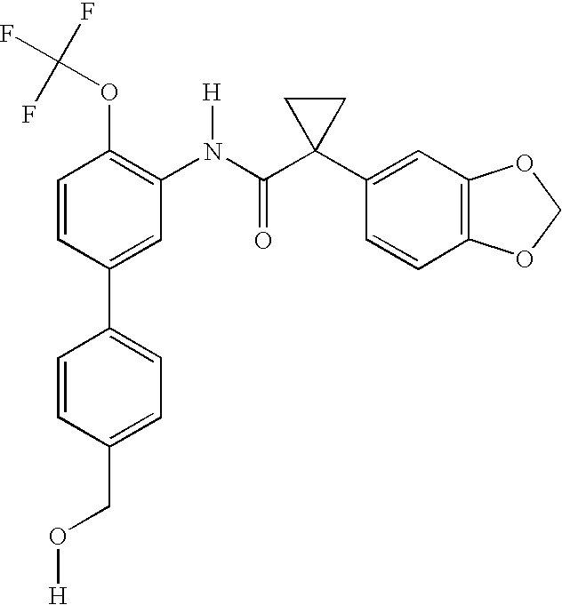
C1(OC(F)(F)F)=C(N(C(C2(C3=CC4=C(C=C3)OCO4)CC2)=O)[H])C=C(C2=CC=C(CO[H])C=C2)C=C1
